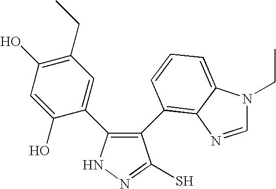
N1N=C(S)C(C2=C3C(=CC=C2)N(CC)C=N3)=C1C1=CC(CC)=C(O)C=C1O
